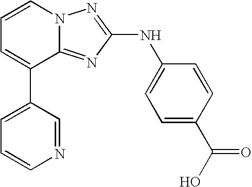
C1=CN2C(=NC(NC3=CC=C(C(O)=O)C=C3)=N2)C(C2=CC=CN=C2)=C1
